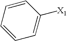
C1=CC=CC=C1[X1]
